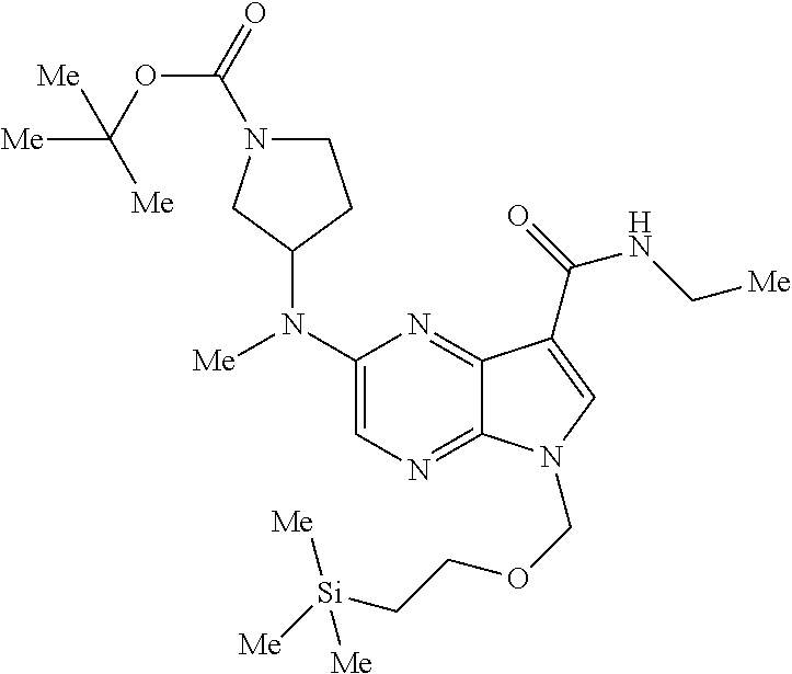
C1(N(C2CCN(C(=O)OC([Me])([Me])[Me])C2)[Me])=CN=C2C(=N1)C(C(=O)NC[Me])=CN2COCC[Si]([Me])([Me])[Me]
